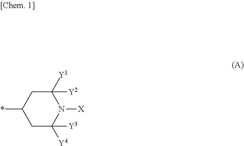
C1C([Y4])([Y3])N([X])C([Y1])([Y2])CC1*
